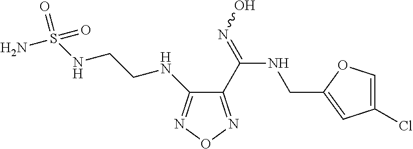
C1(C(NCC2=CC(Cl)=CO2)=NO)=NON=C1NCCNS(=O)(N)=O
